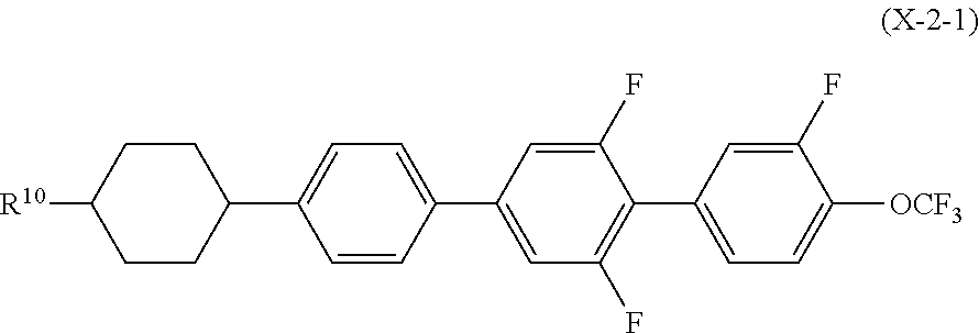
C1(C2=CC=C(C3=CC(F)=C(C4=CC=C([OCF3])C(F)=C4)C(F)=C3)C=C2)CCC([R10])CC1
